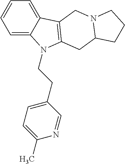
C1=C2C(=CC=C1)C1=C(CC3N(C1)CCC3)N2CCC1=CC=C(C)N=C1
